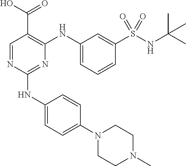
C1(NC2=CC=C(N3CCN(C)CC3)C=C2)=NC(NC2=CC=CC(S(NC(C)(C)C)(=O)=O)=C2)=C(C(O)=O)C=N1
